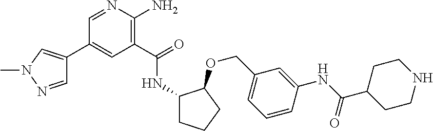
C1(C2=CN(C)N=C2)=CC(C(=O)NC2CCCC2OCC2=CC=CC(NC(C3CCNCC3)=O)=C2)=C(N)N=C1
